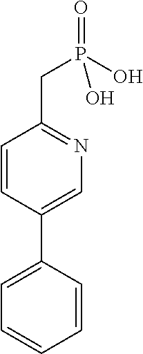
C1=CC(C2=CC=CC=C2)=CN=C1CP(=O)(O)O
